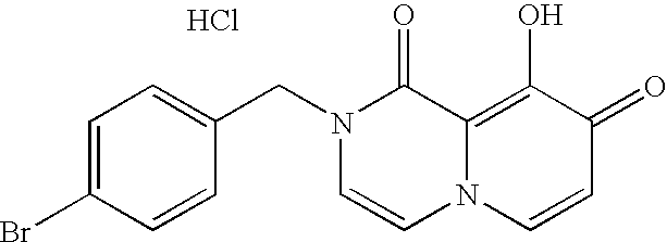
C1=C(CN2C=CN3C(=C(O)C(=O)C=C3)C2=O)C=CC(Br)=C1.Cl
